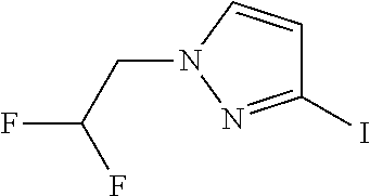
IC1=NN(CC(F)F)C=C1
